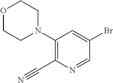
O1CCN(C2=C(C#N)N=CC(Br)=C2)CC1
